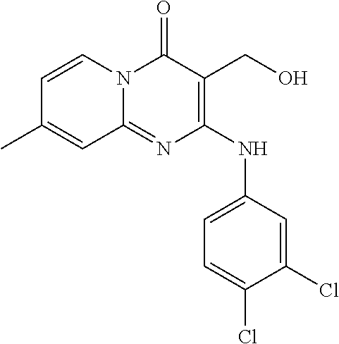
C1=C(Cl)C(Cl)=CC(NC2=C(CO)C(=O)N3C(=N2)C=C(C)C=C3)=C1
